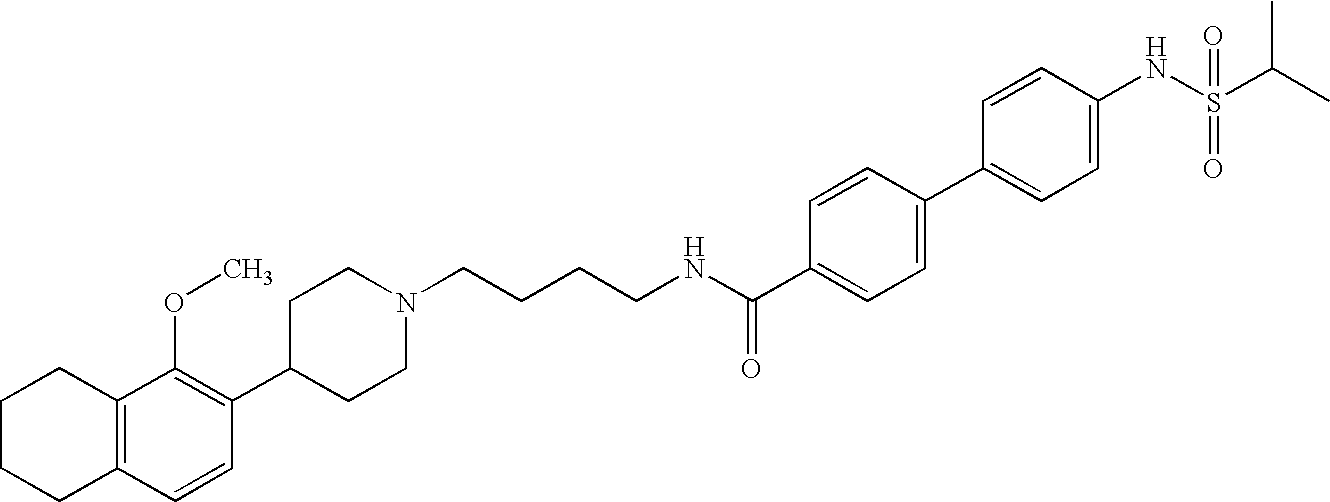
C1(C2=C(OC)C3=C(C=C2)CCCC3)CCN(CCCCNC(C2=CC=C(C3=CC=C(NS(=O)(=O)C(C)C)C=C3)C=C2)=O)CC1
